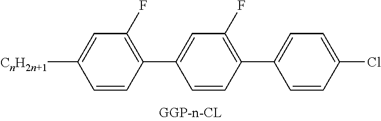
[CnH2n+1]C1=CC(F)=C(C2=CC(F)=C(C3=CC=C(Cl)C=C3)C=C2)C=C1
